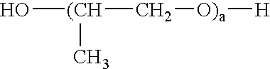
O[(CH](C)C[O)a][H]
